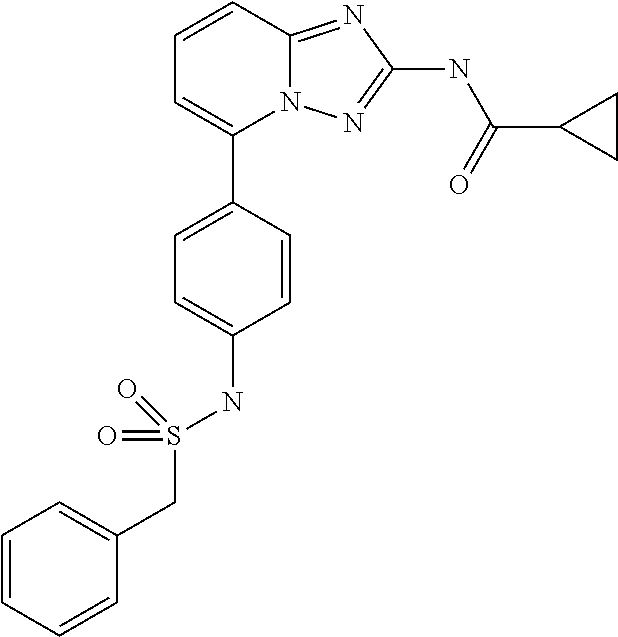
C1=CC2=NC(NC(C3CC3)=O)=NN2C(C2=CC=C(NS(CC3=CC=CC=C3)(=O)=O)C=C2)=C1
